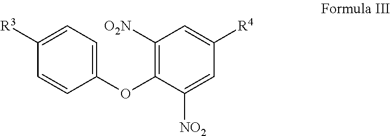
[O2N]C1=C(OC2=CC=C([R3])C=C2)C([NO2])=CC([R4])=C1
